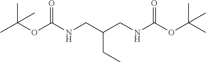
CC(OC(NCC(CNC(OC(C)(C)C)=O)CC)=O)(C)C
